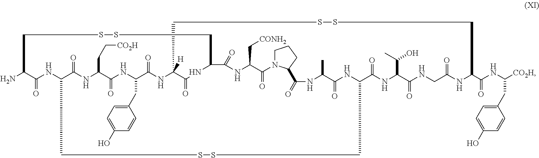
NC1C(=O)NC2C(=O)NC(CC[CO2H])C(=O)NC(CC3=CC=C(O)C=C3)C(=O)NC3([H])C(=O)NC(C(=O)NC(C[CONH2])C(=O)N4CCCC4C(=O)NC(C)C(=O)NC(C(=O)NC(C(C)O)C(=O)NCC(=O)NC(C(=O)NC([CO2H])CC4=CC=C(O)C=C4)CSSC3)CSSC2)CSSC1
